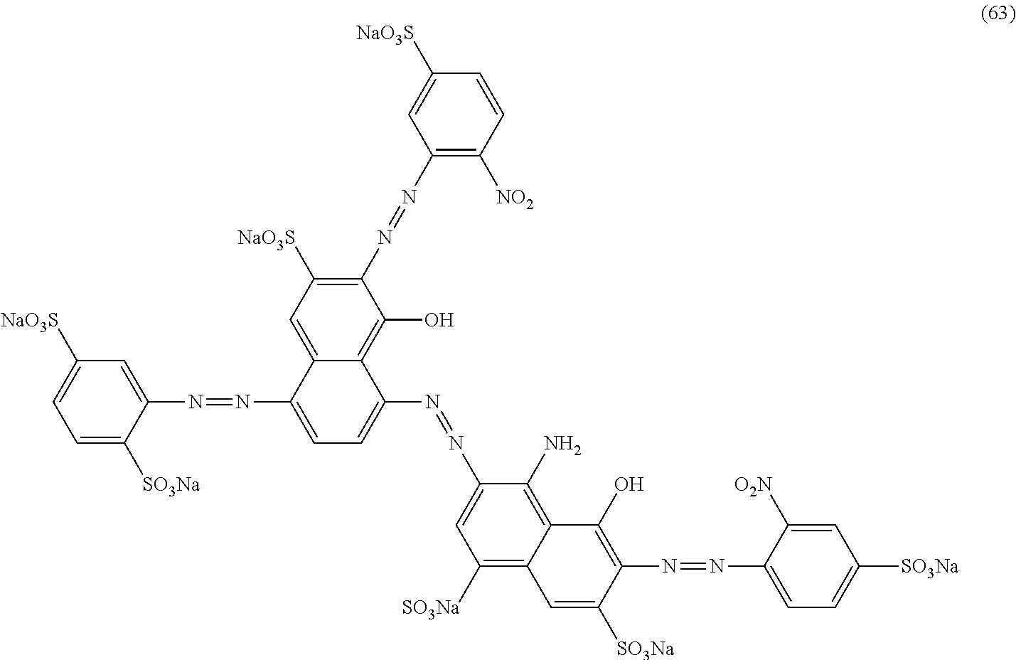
C1=C2C(=C(O)C(N=NC3=C([NO2])C=CC([NaO3S])=C3)=C1[NaO3S])C(N=NC1=CC([SO3Na])=C3C(=C1N)C(O)=C(N=NC1=CC=C([SO3Na])C=C1[O2N])C([SO3Na])=C3)=CC=C2N=NC1=CC([NaO3S])=CC=C1[SO3Na]
